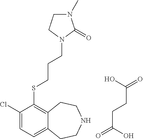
C(CSC1=C2C(=CC=C1Cl)CCNCC2)CN1C(=O)N(C)CC1.OC(=O)CCC(=O)O
